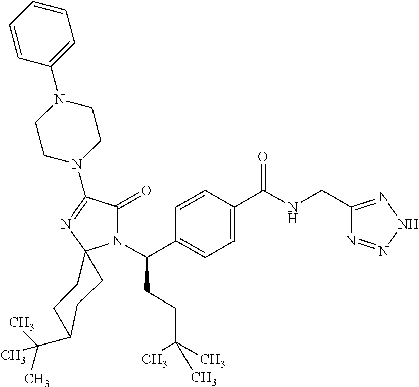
C1=C(C(=O)NCC2=NNN=N2)C=CC(C(N2C(=O)C(N3CCN(C4=CC=CC=C4)CC3)=NC23CCC(C(C)(C)C)CC3)CCC(C)(C)C)=C1
